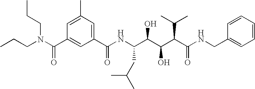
CCCN(C(C1=CC(C(NC(C(C(C(C(NCC2=CC=CC=C2)=O)C(C)C)O)O)CC(C)C)=O)=CC(C)=C1)=O)CCC
